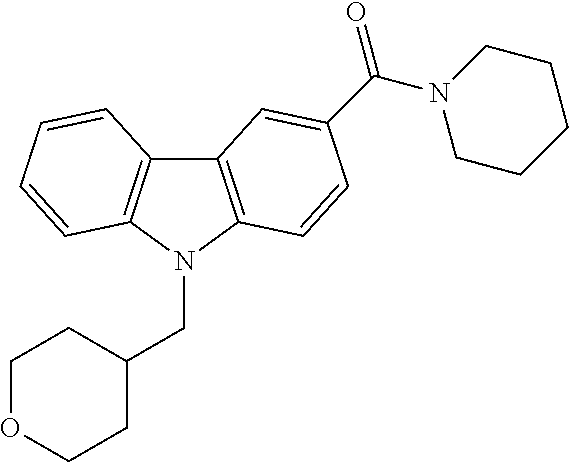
C12=C(N(CC3CCOCC3)C3=C1C=CC=C3)C=CC(C(N1CCCCC1)=O)=C2
